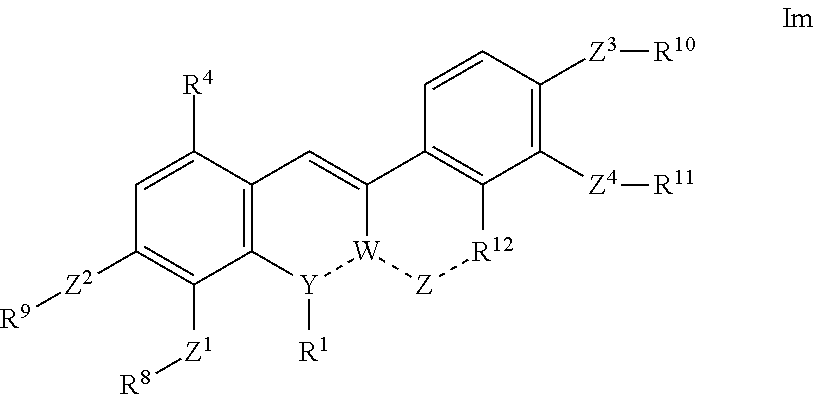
C12=C(C([R4])=CC([Z2][R9])=C1[Z1][R8])C=C1[W]([Y]2[R1])[Z][R12]C2=C1C=CC([Z3][R10])=C2[Z4][R11]
